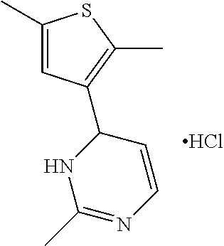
C1(C)=CC(C2NC(C)=NC=C2)=C(C)S1.Cl
